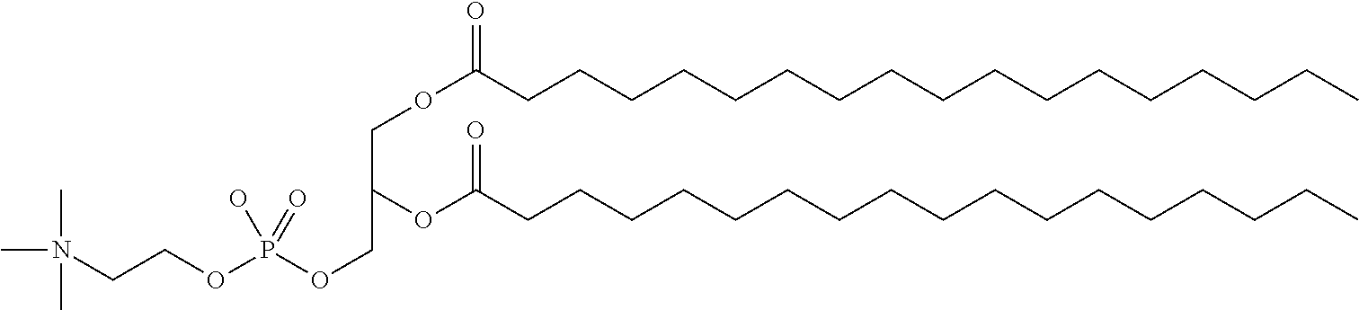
P(OCC(OC(=O)CCCCCCCCCCCCCCCCC)COC(CCCCCCCCCCCCCCCCC)=O)(OCCN(C)(C)C)(O)=O
